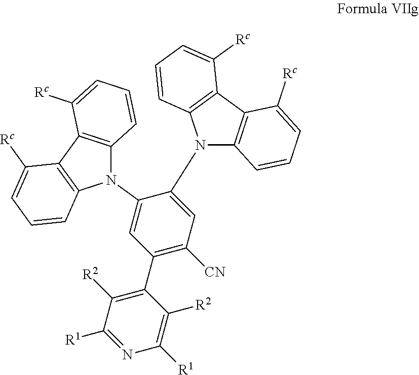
N1(C2=CC(C3=C([R2])C([R1])=NC([R1])=C3[R2])=C([CN])C=C2N2C3=C(C4=C2C=CC=C4[Rc])C([Rc])=CC=C3)C2=C(C3=C1C=CC=C3[Rc])C([Rc])=CC=C2
